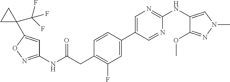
C1=CC(C2=CN=C(NC3=CN(C)N=C3OC)N=C2)=CC(F)=C1CC(NC1=NOC(C2(C(F)(F)F)CC2)=C1)=O
